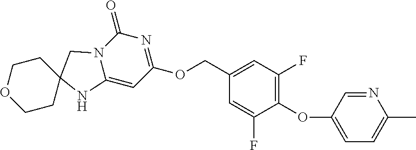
C1(OCC2=CC(F)=C(OC3=CC=C(C)N=C3)C(F)=C2)=NC(=O)N2C(=C1)NC1(C2)CCOCC1
